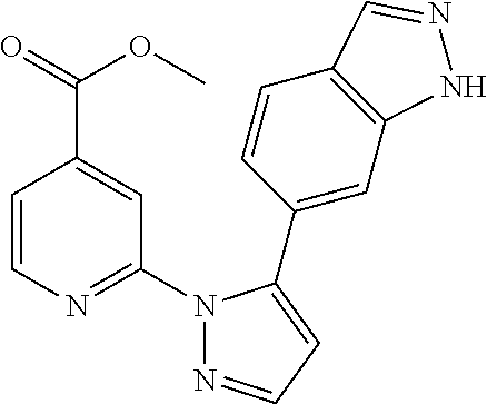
C(C1=CC(N2N=CC=C2C2=CC3=C(C=C2)C=NN3)=NC=C1)(OC)=O
